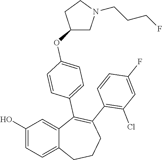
C1(O)=CC=C2C(=C1)C(C1=CC=C(OC3CN(CCCF)CC3)C=C1)=C(C1=C(Cl)C=C(F)C=C1)CCC2
